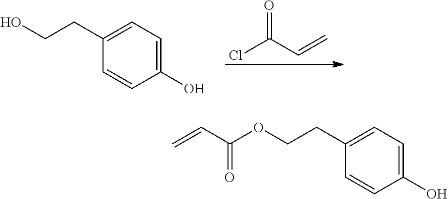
C1(O)=CC=C(CCO)C=C1.ClC(C=C)=O.C1(O)=CC=C(CCOC(C=C)=O)C=C1
